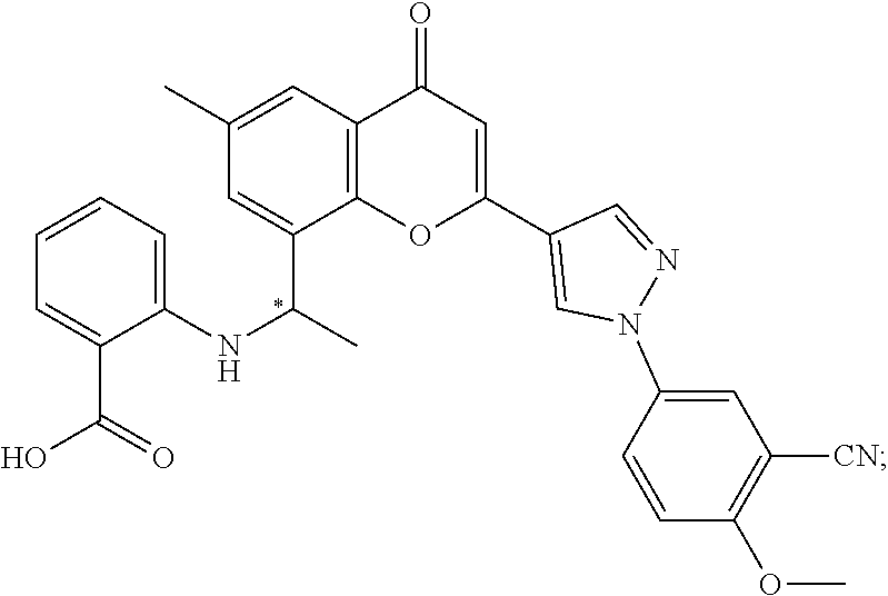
C1=C(C(C)NC2=CC=CC=C2C(=O)O)C2=C(C=C1C)C(=O)C=C(C1=CN(C3=CC([CN])=C(OC)C=C3)N=C1)O2
